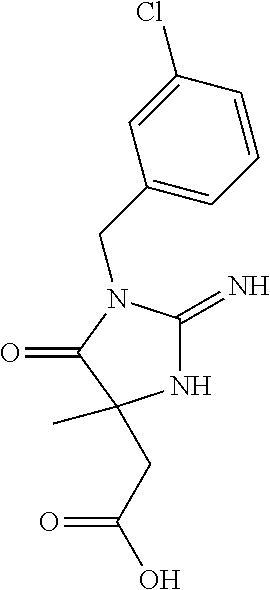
C1(CN2C(=N)NC(C)(CC(=O)O)C2=O)=CC=CC(Cl)=C1
